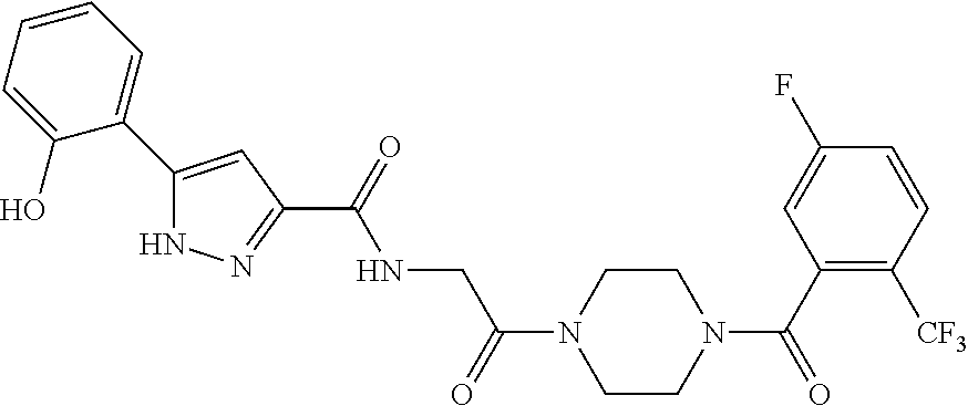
C1=CC=C(O)C(C2=CC(C(NCC(N3CCN(C(=O)C4=C([CF3])C=CC(F)=C4)CC3)=O)=O)=NN2)=C1
